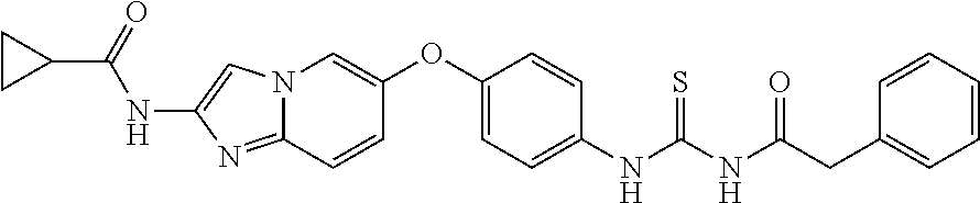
C1(OC2=CN3C(=NC(NC(C4CC4)=O)=C3)C=C2)=CC=C(NC(NC(CC2=CC=CC=C2)=O)=S)C=C1
